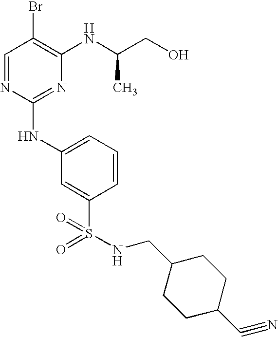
C1=NC(NC2=CC=CC(S(=O)(=O)NCC3CCC(C#N)CC3)=C2)=NC(NC(CO)C)=C1Br
